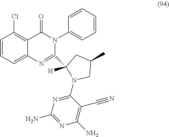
C1=CC=C2C(=C1Cl)C(=O)N(C1=CC=CC=C1)C(C1([H])N(C3=NC(N)=NC(N)=C3C#N)CC(C)C1)=N2
